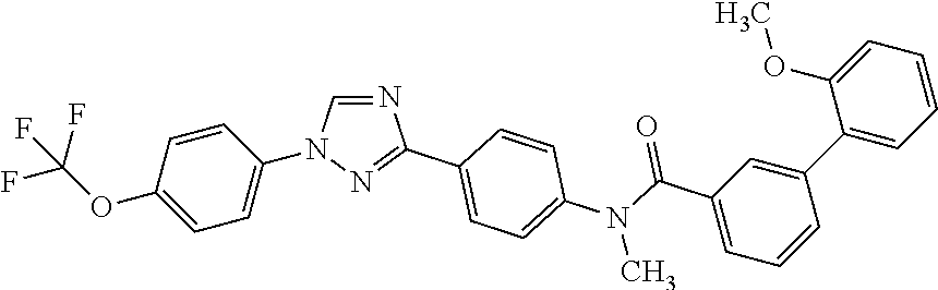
C1(OC(F)(F)F)=CC=C(N2C=NC(C3=CC=C(N(C(C4=CC=CC(C5=CC=CC=C5OC)=C4)=O)C)C=C3)=N2)C=C1
